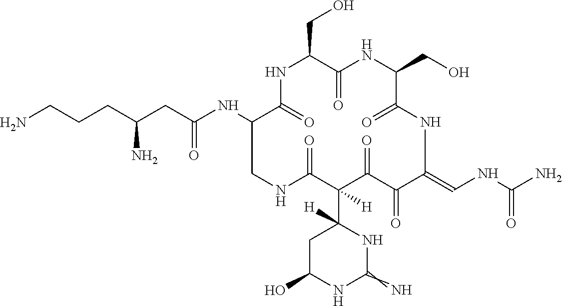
NCCCC(CC(NC1C(=O)NC(CO)C(=O)NC(CO)C(=O)NC(=CNC(N)=O)C(=O)C(=O)C(C2([H])CC(O)NC(=N)N2)([H])C(=O)NC1)=O)N
